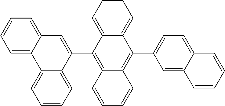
C1=CC=C2C(=C1)C=C(C1=C3C(=C(C4=CC=C5C(=C4)C=CC=C5)C4=CC=CC=C14)C=CC=C3)C1=CC=CC=C21
